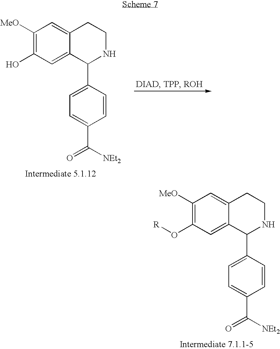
C1([MeO])=C(O)C=C2C(=C1)CCNC2C1=CC=C(C([NEt2])=O)C=C1.C1([MeO])=C(O[R])C=C2C(=C1)CCNC2C1=CC=C(C([NEt2])=O)C=C1
